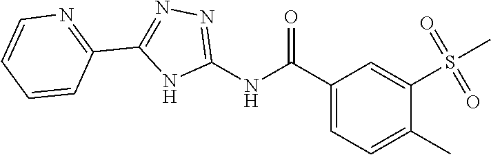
C1(C(NC2=NN=C(C3=NC=CC=C3)N2)=O)=CC=C(C)C(S(=O)(=O)C)=C1
